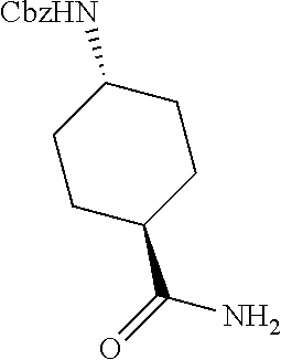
C1CC(C(=O)N)CCC1[CbzHN]
